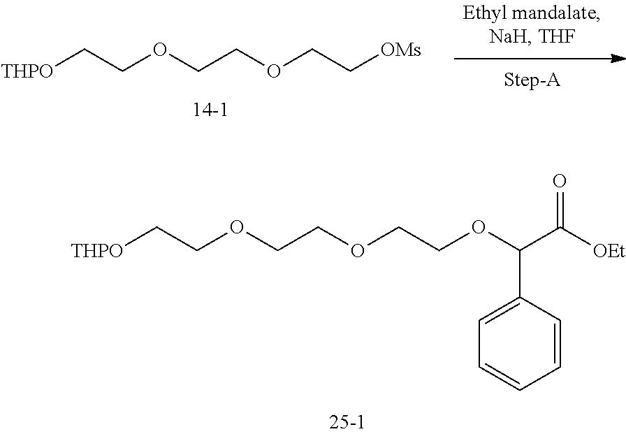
[THPO]CCOCCOCCOC(C(=O)[OEt])C1=CC=CC=C1.[THPO]CCOCCOCC[OMs]
